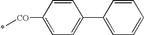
*[CO]C1=CC=C(C2=CC=CC=C2)C=C1
